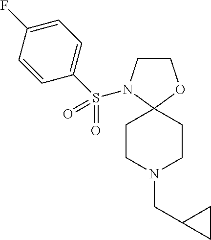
C1CN(S(=O)(C2=CC=C(F)C=C2)=O)C2(O1)CCN(CC1CC1)CC2
